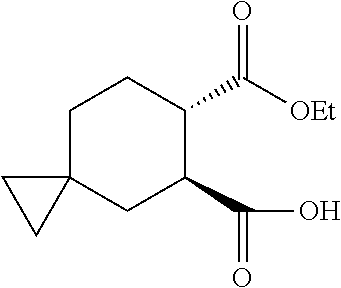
C1C2(CC(C(O)=O)C(C([OEt])=O)C1)CC2
